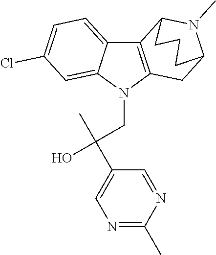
C1C2N(C)C(CCC2)C2=C1N(CC(C1=CN=C(C)N=C1)(O)C)C1=CC(Cl)=CC=C21
